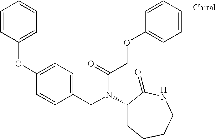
C1(CN(C(COC2=CC=CC=C2)=O)C2CCCCNC2=O)=CC=C(OC2=CC=CC=C2)C=C1
